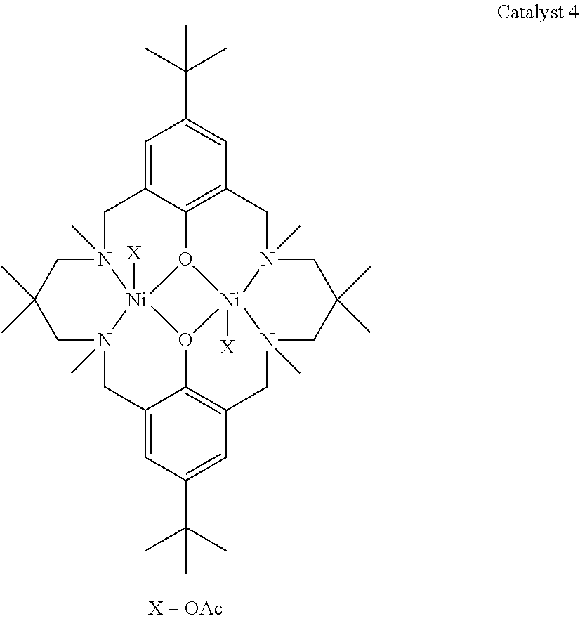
C1=C2C3=C(C=C1C(C)(C)C)CN1(C)CC(C)(C)CN4(C)[Ni]15([X])O3[Ni]13([X])N(C)(C2)CC(C)(C)CN1(C)CC1=CC(C(C)(C)C)=CC(=C1O35)C4
